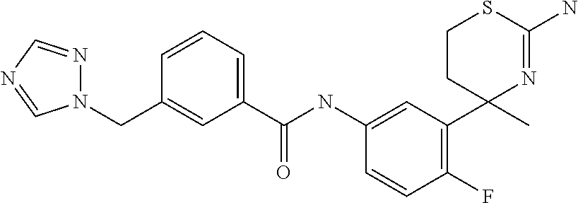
C1=C(NC(C2=CC=CC(CN3N=CN=C3)=C2)=O)C=CC(F)=C1C1(C)N=C(N)SCC1
